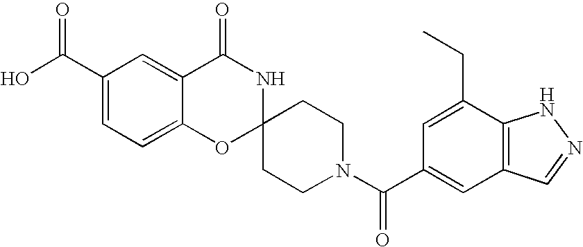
C1(C(=O)O)=CC=C2C(=C1)C(=O)NC1(O2)CCN(C(=O)C2=CC3=C(C(CC)=C2)NN=C3)CC1
